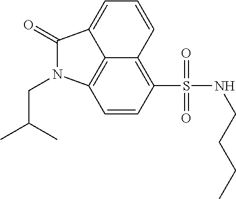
C12=C3C=CC(S(NCCCC)(=O)=O)=C1C=CC=C2C(=O)N3CC(C)C
